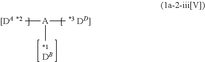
[DB].[A](C)(C)C
